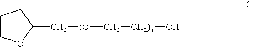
C1COC(C[(O]C[CH2)p]O)C1
